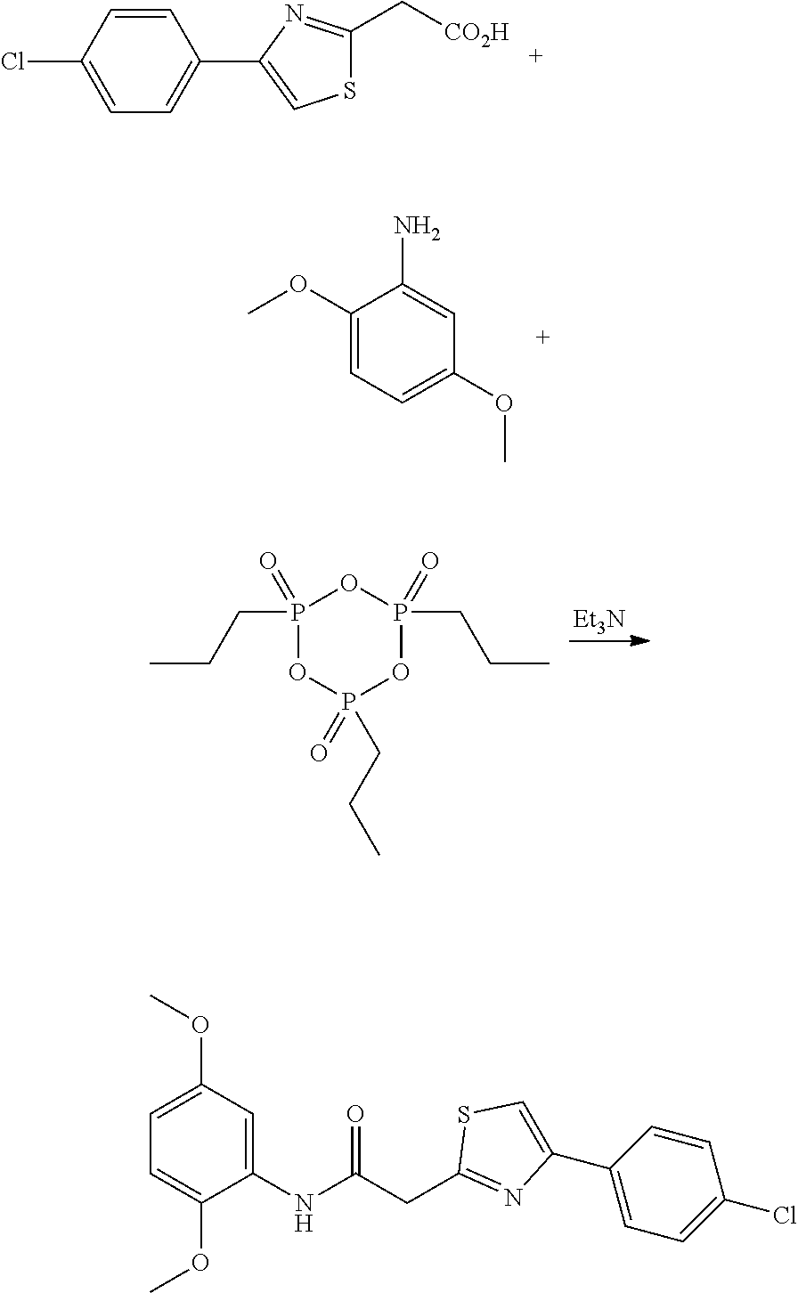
O1P(CCC)(=O)OP(CCC)(=O)OP1(CCC)=O.[Et3N].C1(OC)=CC=C(OC)C=C1N.C1=CC(Cl)=CC=C1C1=CSC(C[CO2H])=N1.C(C1=NC(C2=CC=C(Cl)C=C2)=CS1)C(NC1=CC(OC)=CC=C1OC)=O
